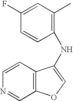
C1=CC2=C(C=N1)OC=C2NC1=C(C)C=C(F)C=C1
